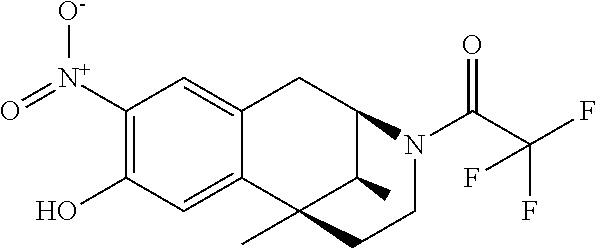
C1([N+]([O-])=O)=C(O)C=C2C(=C1)CC1C(C)C2(C)CCN1C(C(F)(F)F)=O
